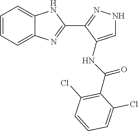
C1=CC=C2C(=C1)NC(C1=NNC=C1NC(=O)C1=C(Cl)C=CC=C1Cl)=N2
